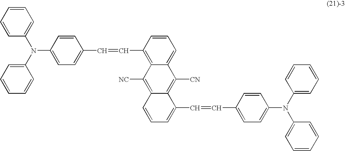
C1=CC=CC(N(C2=CC=CC=C2)C2=CC=C(C=CC3=C4C(=CC=C3)C([CN])=C3C(=C4[NC])C=CC=C3C=CC3=CC=C(N(C4=CC=CC=C4)C4=CC=CC=C4)C=C3)C=C2)=C1
